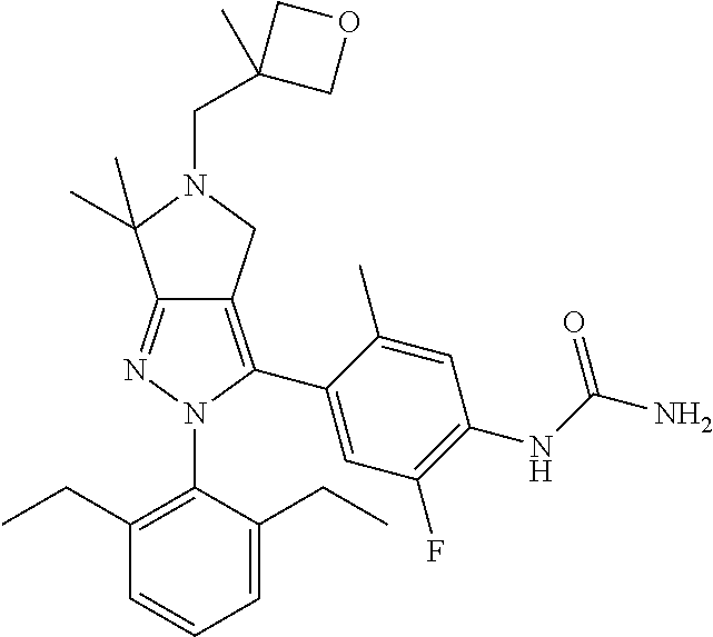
C1(CC)=C(N2C(C3=CC(F)=C(NC(N)=O)C=C3C)=C3C(=N2)C(C)(C)N(CC2(C)COC2)C3)C(CC)=CC=C1
